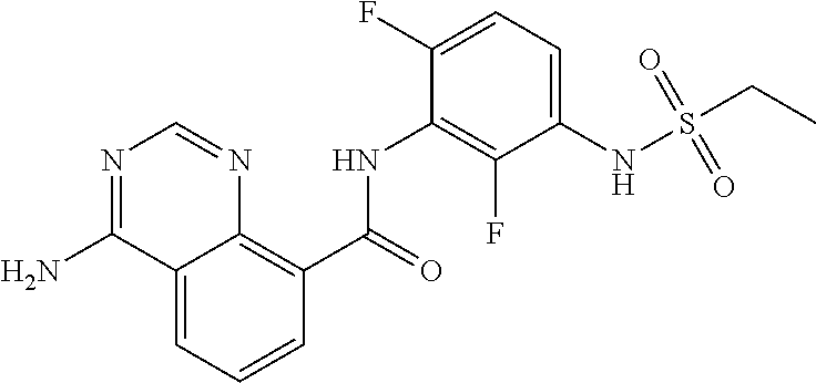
C1=CC=C2C(=C1C(NC1=C(F)C(NS(CC)(=O)=O)=CC=C1F)=O)N=CN=C2N
